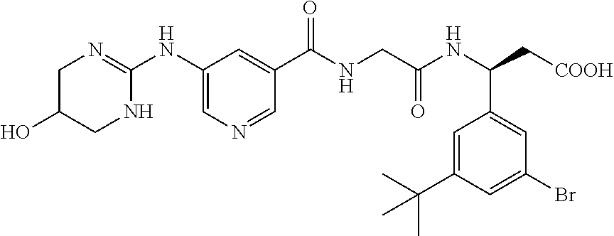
C1=C(C(C)(C)C)C=C(Br)C=C1C(NC(CNC(C1=CC(NC2=NCC(O)CN2)=CN=C1)=O)=O)C[COOH]
